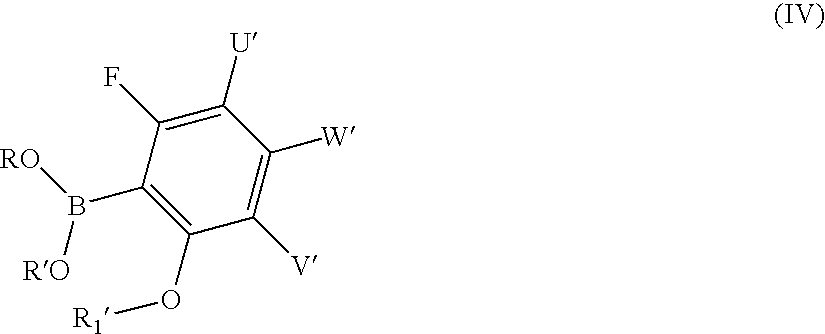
C1([V])=C([W])C([U])=C(F)C(B([RO])[RO])=C1O[R1]
